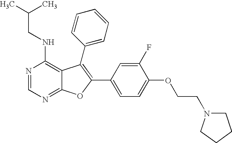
N1=CN=C2C(=C1NCC(C)C)C(C1=CC=CC=C1)=C(C1=CC=C(OCCN3CCCC3)C(F)=C1)O2
